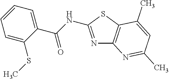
C1=CC=C(SC)C(C(NC2=NC3=C(S2)C(C)=CC(C)=N3)=O)=C1
